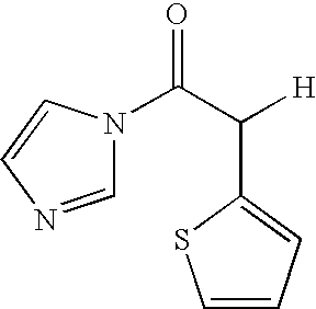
N1(C(C([H])C2=CC=CS2)=O)C=NC=C1
